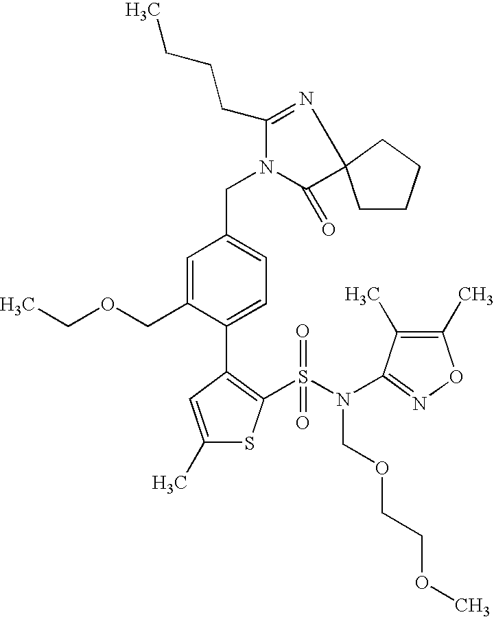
C1=C(COCC)C(C2=C(S(N(COCCOC)C3=NOC(C)=C3C)(=O)=O)SC(C)=C2)=CC=C1CN1C(CCCC)=NC2(C1=O)CCCC2
